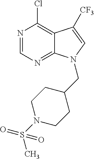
N1=CN=C2C(=C1Cl)C([CF3])=CN2CC1CCN(S(C)(=O)=O)CC1
